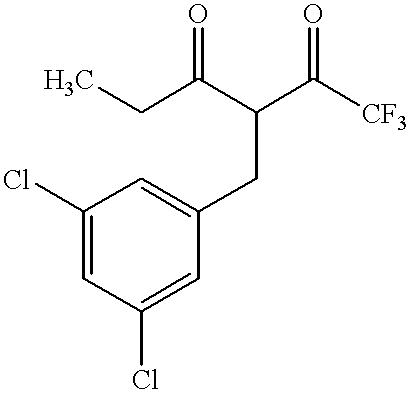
ClC1=CC(Cl)=CC(CC(C(CC)=O)C([CF3])=O)=C1
